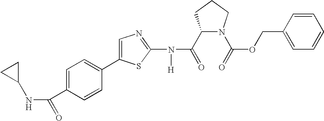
C1(C(=O)N(C2=NC=C(C3=CC=C(C(NC4CC4)=O)C=C3)S2)[H])N(C(=O)OCC2=CC=CC=C2)CCC1
